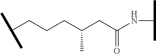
C(CC(CC(=O)NC(C)C)C)CC(C)C
